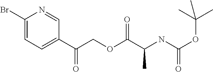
C1(Br)=CC=C(C(=O)COC(C(NC(OC(C)(C)C)=O)C)=O)C=N1
